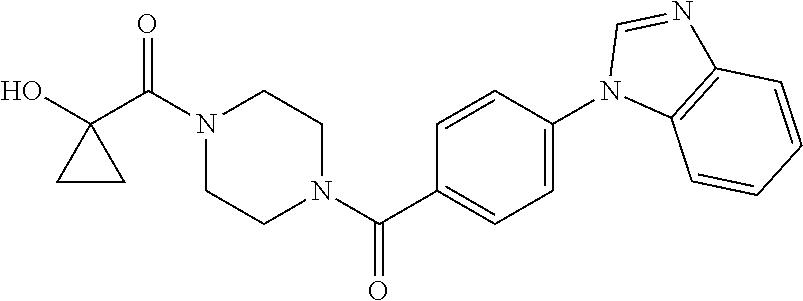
OC1(C(N2CCN(C(=O)C3=CC=C(N4C5=C(N=C4)C=CC=C5)C=C3)CC2)=O)CC1
